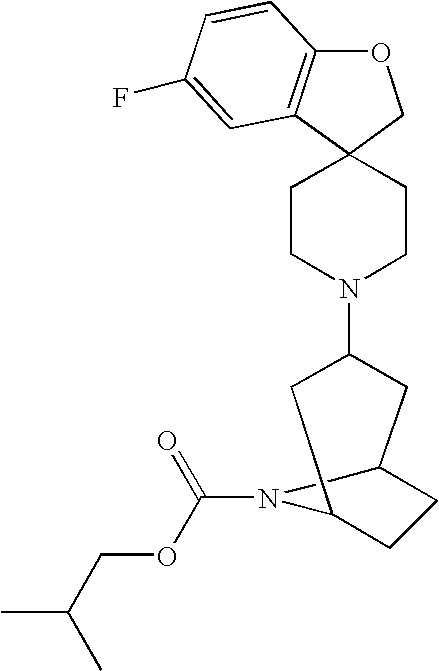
O1C2=C(C3(C1)CCN(C1CC4CCC(C1)N4C(=O)OCC(C)C)CC3)C=C(F)C=C2
